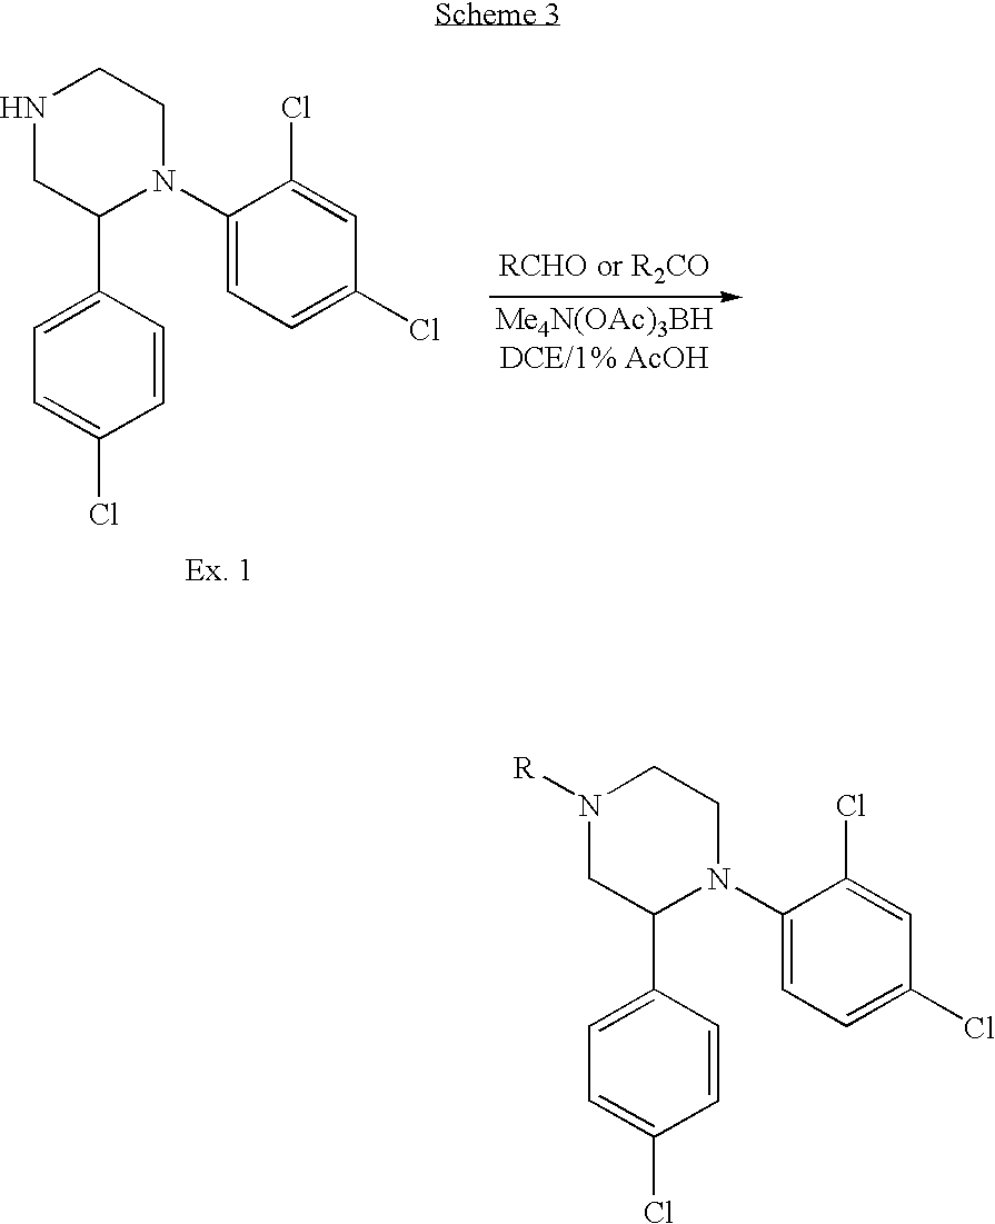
N1([R])CC(C2=CC=C(Cl)C=C2)N(C2=CC=C(Cl)C=C2Cl)CC1.N1CC(C2=CC=C(Cl)C=C2)N(C2=CC=C(Cl)C=C2Cl)CC1
